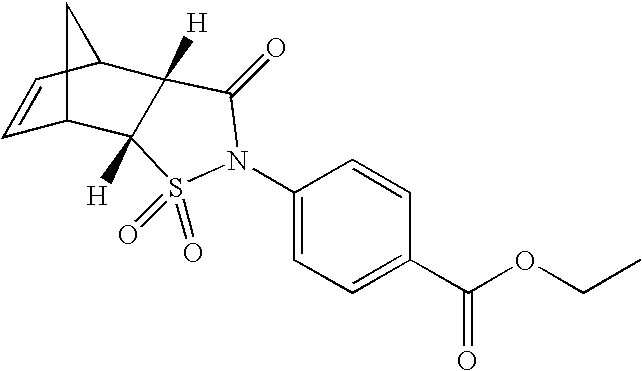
C1=CC2C3([H])C([H])(C1C2)S(=O)(=O)N(C1=CC=C(C(OCC)=O)C=C1)C3=O
